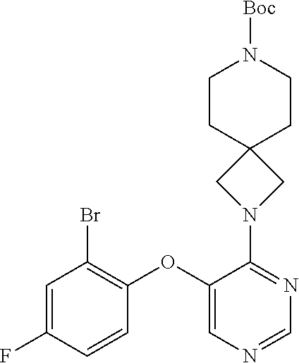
C1=C(F)C=CC(OC2=CN=CN=C2N2CC3(C2)CCN([Boc])CC3)=C1Br
